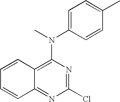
C12=C(N(C)C3=CC=C(C)C=C3)N=C(Cl)N=C1C=CC=C2
